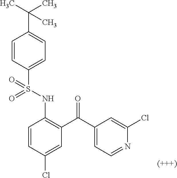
C1=CC(Cl)=CC(C(C2=CC=NC(Cl)=C2)=O)=C1NS(C1=CC=C(C(C)(C)C)C=C1)(=O)=O
